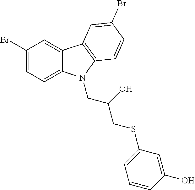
C1(Br)=CC=C2C(=C1)C1=C(N2CC(O)CSC2=CC=CC(O)=C2)C=CC(Br)=C1
